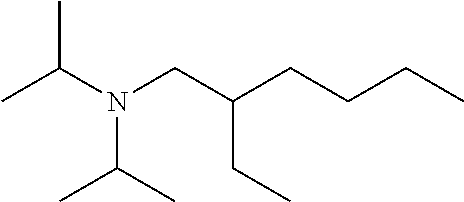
CC(N(CC(CCCC)CC)C(C)C)C
